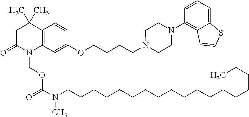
C1C(=O)N(COC(N(CCCCCCCCCCCCCCCCCC)C)=O)C2=C(C1(C)C)C=CC(OCCCCN1CCN(C3=C4C(=CC=C3)SC=C4)CC1)=C2
